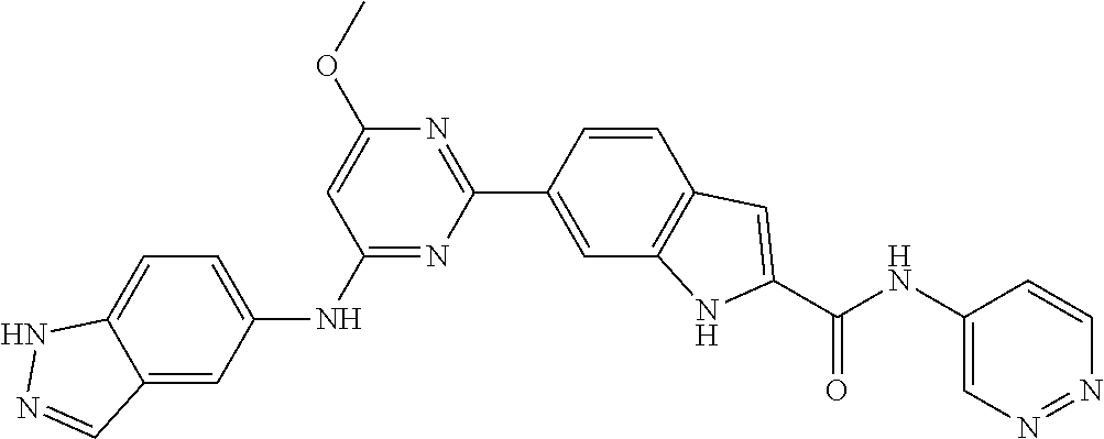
C1=C(OC)N=C(C2=CC3=C(C=C2)C=C(C(NC2=CN=NC=C2)=O)N3)N=C1NC1=CC=C2C(=C1)C=NN2
